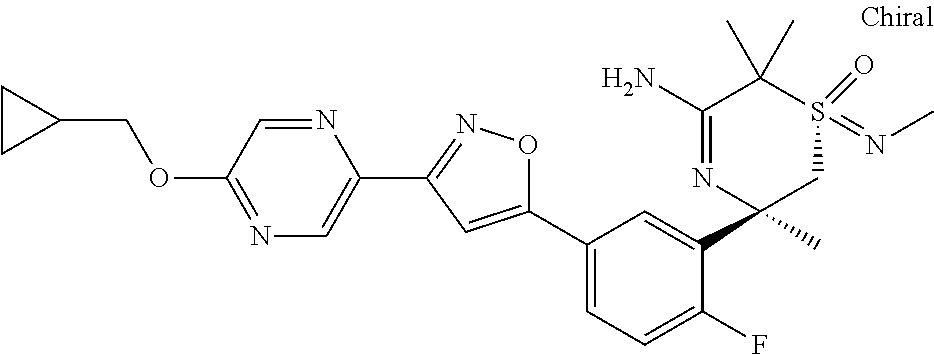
N1=C(OCC2CC2)C=NC(C2=NOC(C3=CC=C(F)C(C4(C)CS(=NC)(=O)C(C)(C)C(N)=N4)=C3)=C2)=C1
